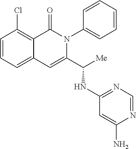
C1(Cl)=C2C(=CC=C1)C=C(C([Me])NC1=NC=NC(N)=C1)N(C1=CC=CC=C1)C2=O
